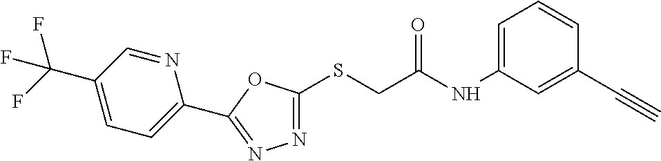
N1=C(SCC(NC2=CC=CC(C#C)=C2)=O)OC(C2=CC=C(C(F)(F)F)C=N2)=N1
